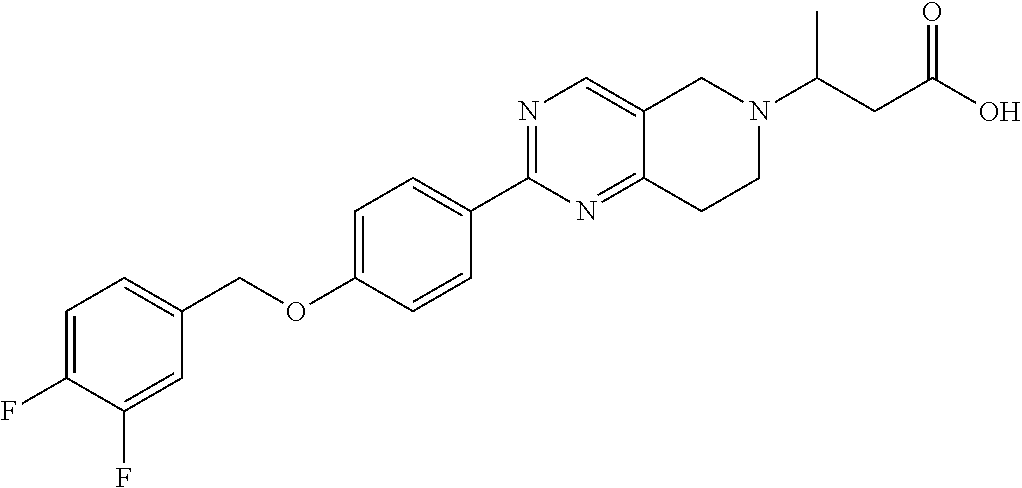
C1=C(F)C(F)=CC(COC2=CC=C(C3=NC=C4C(=N3)CCN(C(CC(=O)O)C)C4)C=C2)=C1
